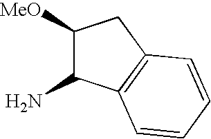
C1([MeO])C(N)C2=C(C1)C=CC=C2
